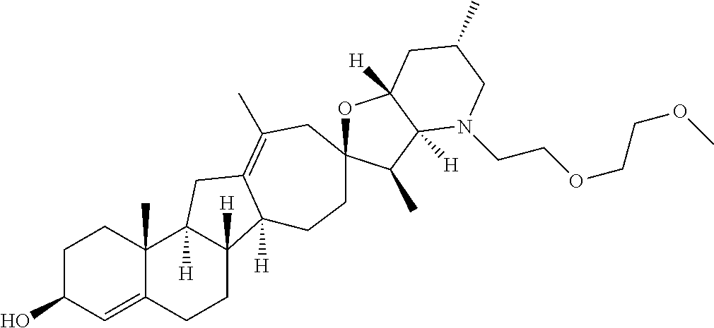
C1C(O)C=C2C(C)(C1)C1([H])C([H])(CC2)C2([H])C(=C(C)CC3(CC2)OC2([H])C([H])(C3C)N(CCOCCOC)CC(C)C2)C1
